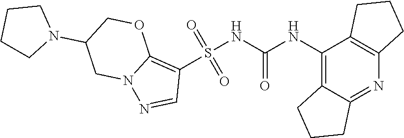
S(NC(NC1=C2C(=NC3=C1CCC3)CCC2)=O)(C1=C2N(N=C1)CC(N1CCCC1)CO2)(=O)=O
